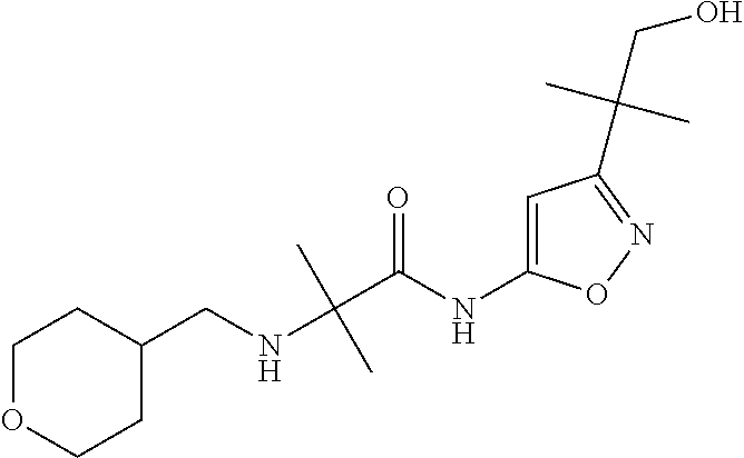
C(C)(C(=O)NC1=CC(C(C)(CO)C)=NO1)(NCC1CCOCC1)C
